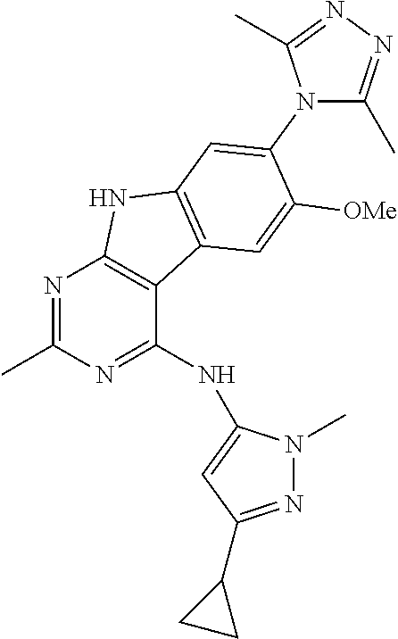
N1=C(C)N=C(NC2=CC(C3CC3)=NN2C)C2=C1NC1=C2C=C([OMe])C(N2C(C)=NN=C2C)=C1
